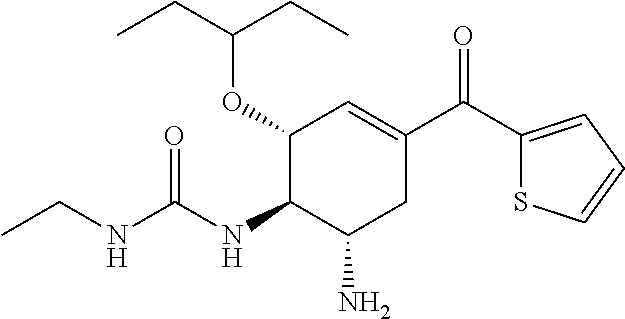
C1(OC(CC)CC)C(NC(NCC)=O)C(N)CC(C(C2=CC=CS2)=O)=C1
